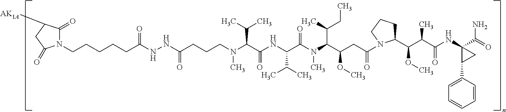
N1(CCCCCC(NNC(=O)CCCN(C(C(C)C)C(=O)NC(C(C)C)C(N(C(C(CC)C)C(OC)CC(N2C(C(C(C(=O)NC3(C(=O)N)C(C4=CC=CC=C4)C3)C)OC)CCC2)=O)C)=O)C)=O)C(=O)C([AK1A])CC1=O
